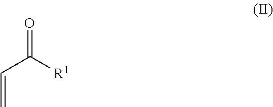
C(=C)C([R1])=O
